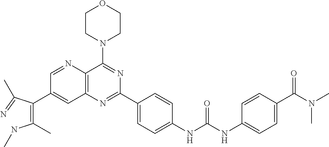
C1=NC2=C(C=C1C(=C(NC)C)C(=N)C)N=C(C1=CC=C(NC(NC3=CC=C(C(N(C)C)=O)C=C3)=O)C=C1)N=C2N1CCOCC1
